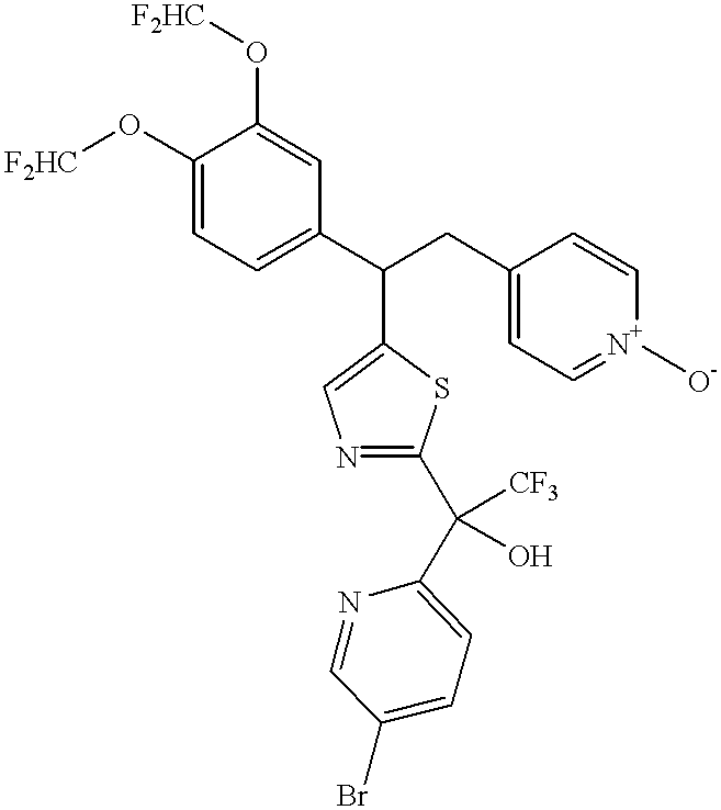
C1(O[F2HC])=CC=C(C(C2=CN=C(C(C3=CC=C(Br)C=N3)([CF3])O)S2)CC2=CC=[N+]([O-])C=C2)C=C1O[F2HC]
